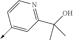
C1(->C)=CC(C(O)(C)C)=NC=C1
